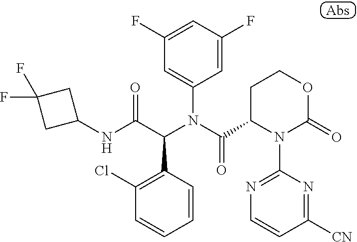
C1(F)=CC(F)=CC(N(C(C2N(C3=NC=CC([CN])=N3)C(=O)OCC2)=O)C(C(NC2CC(F)(F)C2)=O)C2=C(Cl)C=CC=C2)=C1
